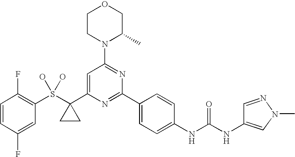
C1=CC(F)=CC(S(C2(C3=CC(N4C(C)COCC4)=NC(C4=CC=C(NC(NC5=CN(C)N=C5)=O)C=C4)=N3)CC2)(O)O)=C1F
